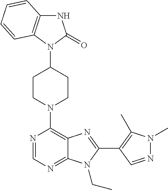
N1C2=C(C=CC=C2)N(C2CCN(C3=C4C(=NC=N3)N(CC)C(C3=C(C)N(C)N=C3)=N4)CC2)C1=O
